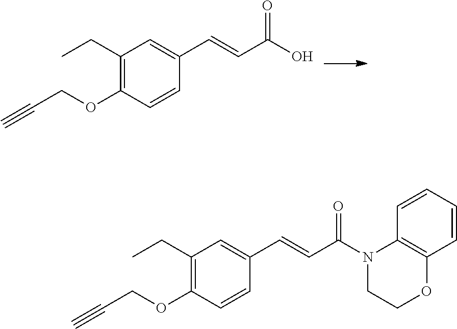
C1(CC)=C(OCC#C)C=CC(C=CC(N2C3=C(C=CC=C3)OCC2)=O)=C1.C1(CC)=C(OCC#C)C=CC(C=CC(O)=O)=C1
